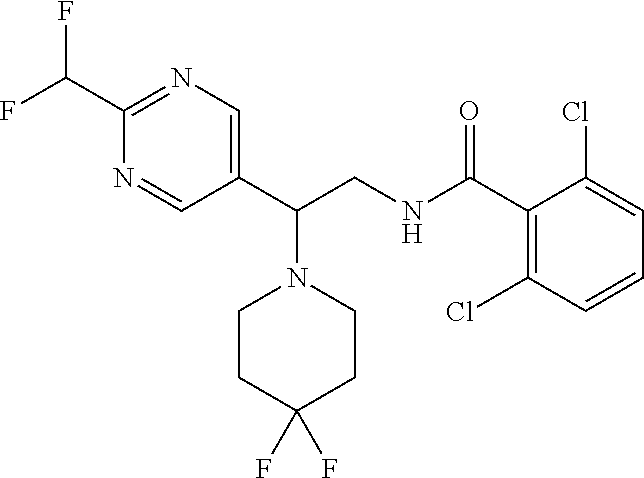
C1(C(NCC(C2=CN=C(C(F)F)N=C2)N2CCC(F)(F)CC2)=O)=C(Cl)C=CC=C1Cl
